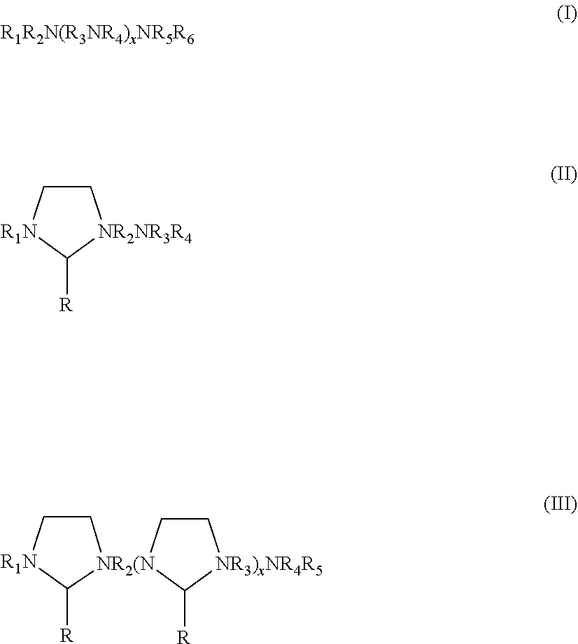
[R1R2N(R3NR4)xNR5R6].C1C[R1N]C([R])[NR2NR3R4]1.C1C[NR2(N]2(C([R])[NR3)xNR4R5]1)CC[R1N]C2[R]
